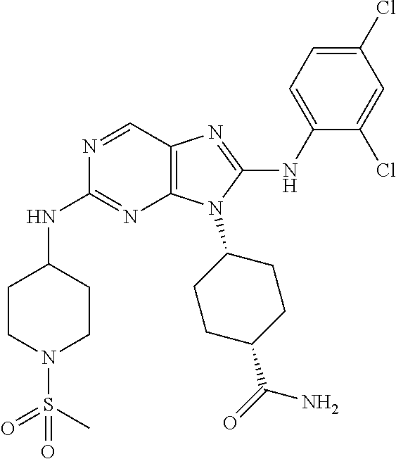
N1=CC2=C(N=C1NC1CCN(S(C)(=O)=O)CC1)N(C1CCC(C(=O)N)CC1)C(NC1=CC=C(Cl)C=C1Cl)=N2
